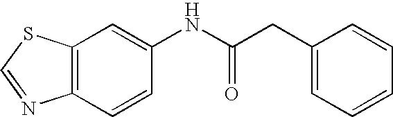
C12=C(C=C(NC(CC3=CC=CC=C3)=O)C=C1)SC=N2
